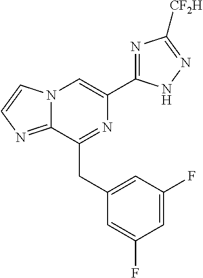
N12C(=NC=C1)C(CC1=CC(F)=CC(F)=C1)=NC(C1=NC([CF2H])=NN1)=C2
